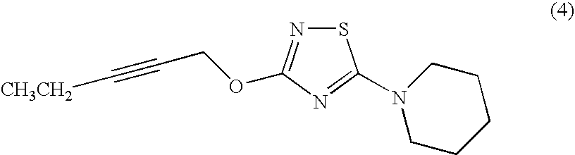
S1N=C(OCC#C[CH3CH2])N=C1N1CCCCC1
